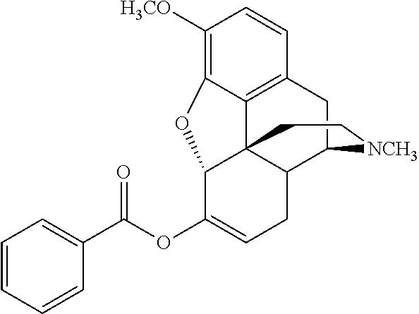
C1=CC=CC(C(OC2=CCC3C45C2OC2=C([H3CO])C=CC(=C42)CC3[NCH3]CC5)=O)=C1
